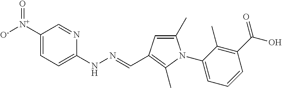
C1([N+]([O-])=O)=CC=C(NN=CC2=C(C)N(C3=CC=CC(C(=O)O)=C3C)C(C)=C2)N=C1
